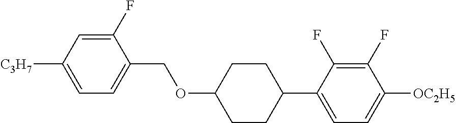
C1(F)=CC([C3H7])=CC=C1COC1CCC(C2=CC=C([OC2H5])C(F)=C2F)CC1
